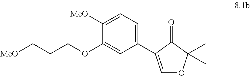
[MeO]CCCOC1=CC(C2=COC(C)(C)C2=O)=CC=C1[MeO]
